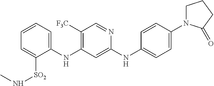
C1=CC=C([SO2]NC)C(NC2=C([F3C])C=NC(NC3=CC=C(N4CCCC4=O)C=C3)=C2)=C1
